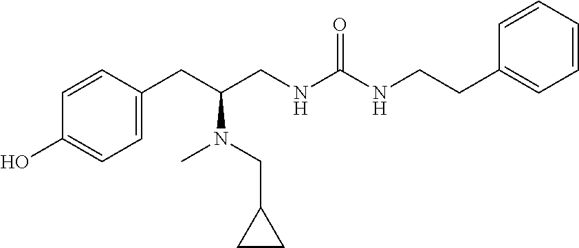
C1(CC(CNC(NCCC2=CC=CC=C2)=O)N(CC2CC2)C)=CC=C(O)C=C1
